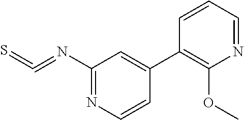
C1(N=C=S)=NC=CC(C2=C(OC)N=CC=C2)=C1
